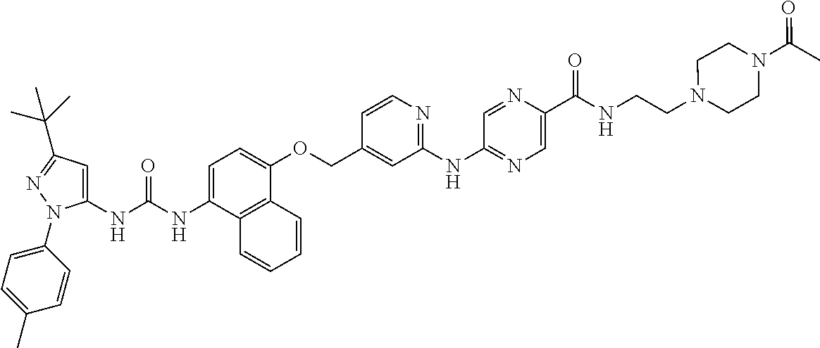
N(C1=CC=C(OCC2=CC(NC3=NC=C(C(NCCN4CCN(C(C)=O)CC4)=O)N=C3)=NC=C2)C2=C1C=CC=C2)C(=O)NC1=CC(C(C)(C)C)=NN1C1=CC=C(C)C=C1
